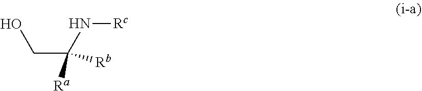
OCC(N[Rc])([Rb])[Ra]
